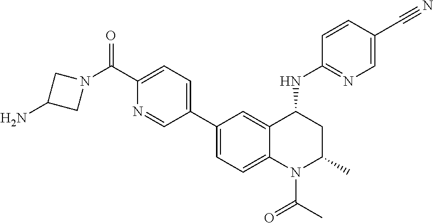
C(C1=CC=C(C2=CC=C3C(=C2)C(NC2=NC=C(C#N)C=C2)CC(C)N3C(C)=O)C=N1)(=O)N1CC(N)C1
